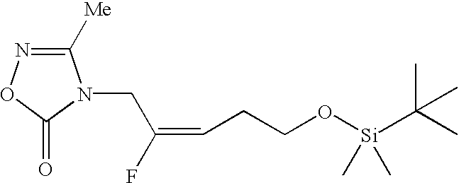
C1([Me])=NOC(=O)N1CC(=CCCO[Si](C(C)(C)C)(C)C)F
